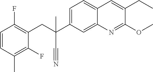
C1=C(C(CC2=C(F)C=CC(C)=C2F)(C#N)C)C=C2C(=C1)C=C(CC)C(OC)=N2
